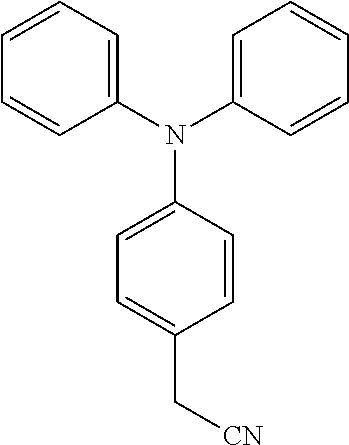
C1(N(C2=CC=CC=C2)C2=CC=C(C[CN])C=C2)=CC=CC=C1
